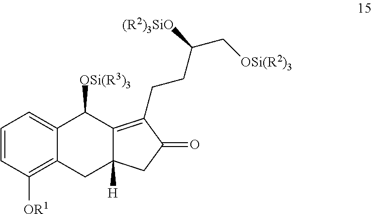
C1=CC([OR1])=C2C(=C1)C([OSi(R3)3])C1=C(CCC(C[OSi(R2)3])[(R2)3SiO])C(=O)CC1([H])C2
